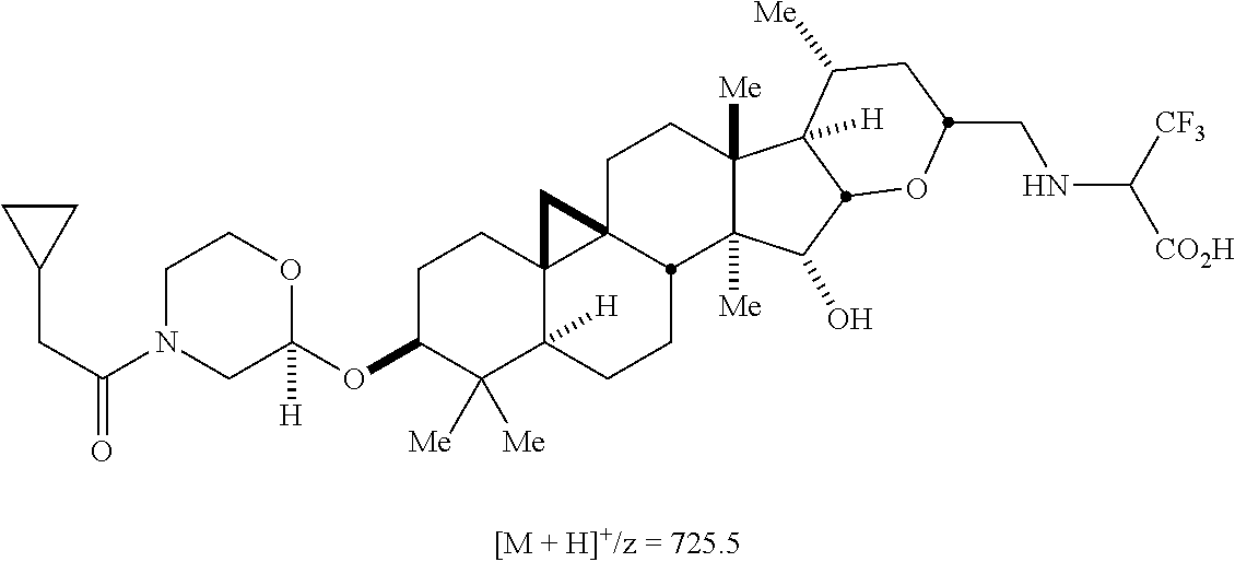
C1C(OC2([H])OCCN(C(CC3CC3)=O)C2)C([Me])([Me])C2([H])C3(C1)C1(CCC4([Me])C([Me])(C(O)C5C4([H])C([Me])CC(CNC([CO2H])[CF3])O5)C1CC2)C3
